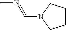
CN=CN1CCCC1
